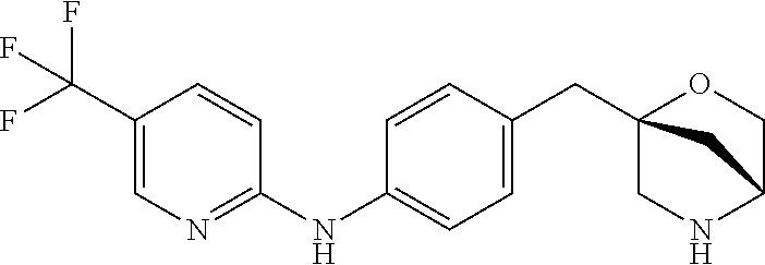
C1(C(F)(F)F)=CN=C(NC2=CC=C(CC34CNC(CO3)C4)C=C2)C=C1
